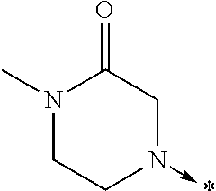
N1(C)CCN(->*)CC1=O
